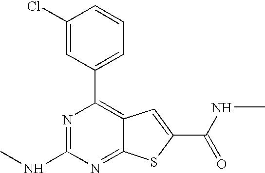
C1(Cl)=CC(C2=C3C(=NC(NC)=N2)SC(C(NC)=O)=C3)=CC=C1
